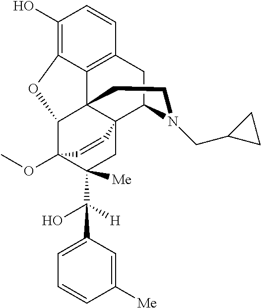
C1(O)=C2C3=C(C=C1)CC1N(CC4CC4)CCC34C(C3(OC)C(C([H])(O)C5=CC=CC([Me])=C5)([Me])CC41C=C3)O2
